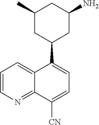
C1(C2CC(N)CC(C)C2)=CC=C([CN])C2=NC=CC=C12
